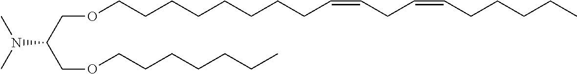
CN(C)C(COCCCCCCCCC=CCC=CCCCCC)COCCCCCCC
